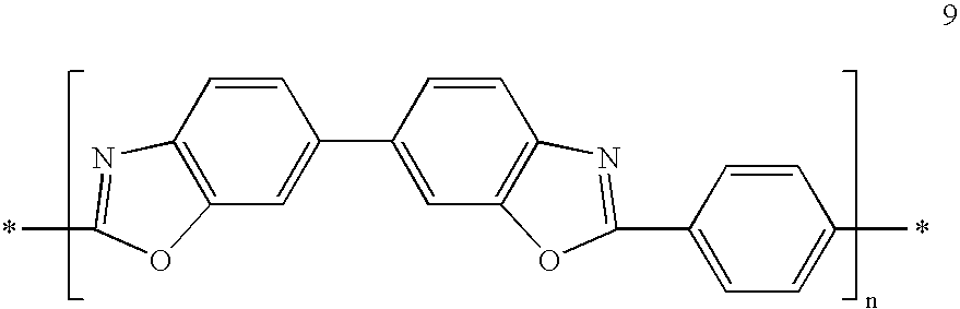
C1=C(C2=CC3=C(C=C2)N=C(C2=CC=C(C)C=C2)O3)C=CC2=C1OC(C)=N2
